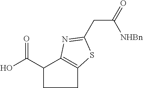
C1(C(O)=O)CCC2=C1N=C(CC(=O)[NHBn])S2
